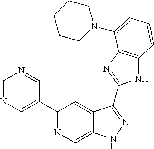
C1=NC=C(C2=NC=C3C(=C2)C(C2=NC4=C(N2)C=CC=C4N2CCCCC2)=NN3)C=N1
